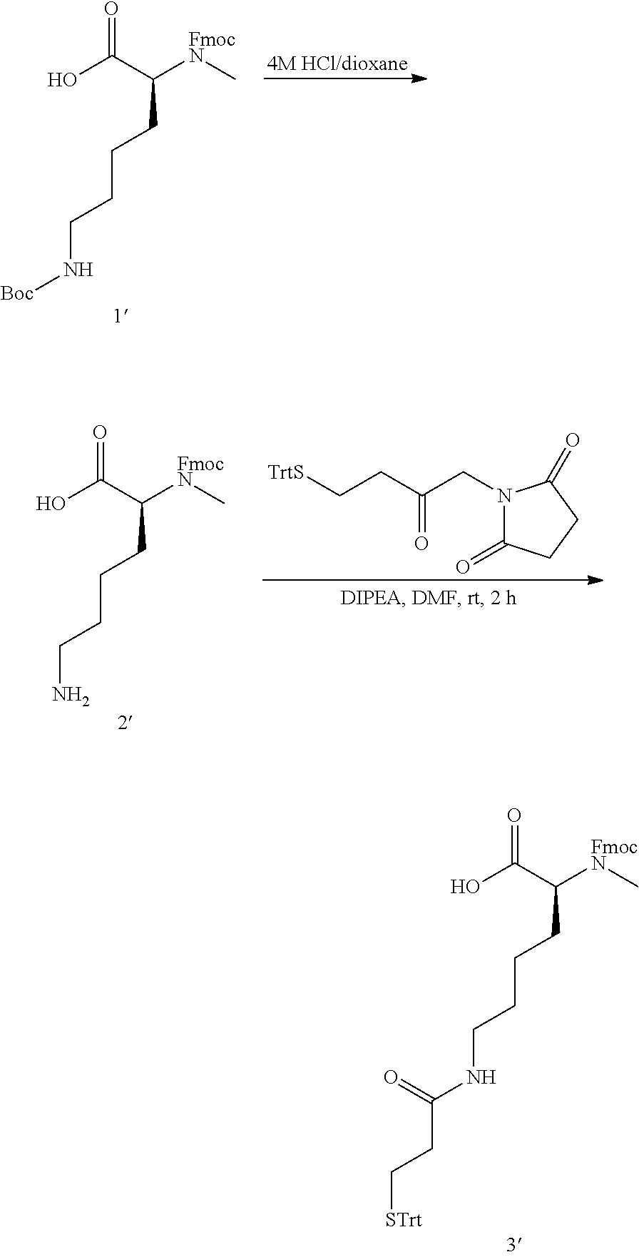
OC(C([FmocN]C)CCCCN[Boc])=O.N1(CC(CC[TrtS])=O)C(=O)CCC1=O.OC(C([FmocN]C)CCCCN)=O.OC(C([FmocN]C)CCCCNC(CC[STrt])=O)=O
